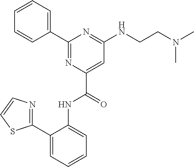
C1(C2=CC=CC=C2)=NC(C(=O)NC2=CC=CC=C2C2=NC=CS2)=CC(NCCN(C)C)=N1
